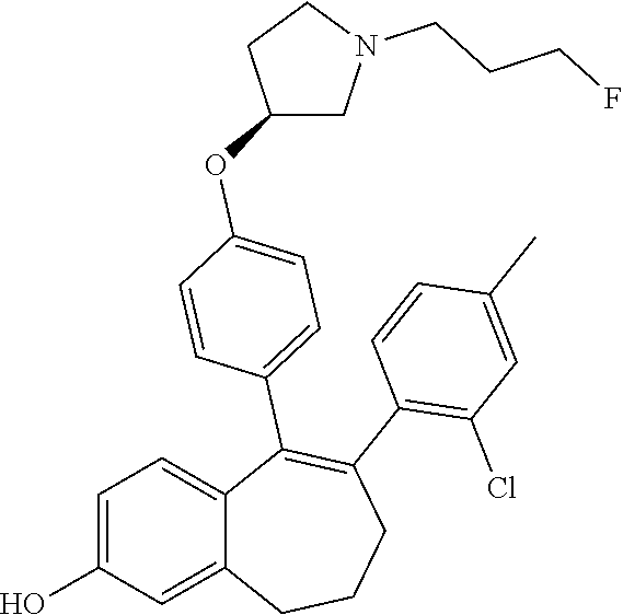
C1=C(O)C=C2C(=C1)C(C1=CC=C(OC3CN(CCCF)CC3)C=C1)=C(C1=C(Cl)C=C(C)C=C1)CCC2
